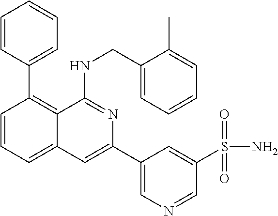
C1=CC(C2=C3C(=CC=C2)C=C(C2=CN=CC(S(=O)(=O)N)=C2)N=C3NCC2=CC=CC=C2C)=CC=C1
